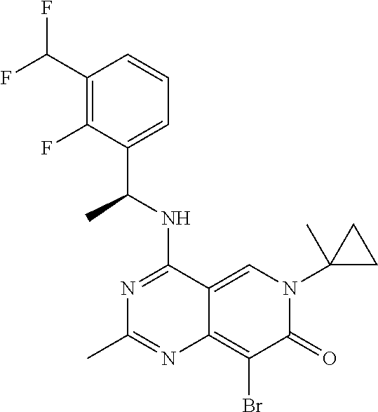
C12=CN(C3(C)CC3)C(=O)C(Br)=C1N=C(C)N=C2NC(C1=CC=CC(C(F)F)=C1F)C
